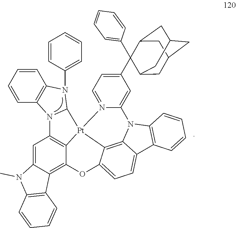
C12=C(N(C3=CC=CC=C3)C3N1C1=C4[Pt]35N3=CC=C(C6(C7=CC=CC=C7)C7CC8CC(CC6C8)C7)C=C3N3C6=C5C(=CC=C6C5=C3C=CC=C5)OC4=C3C(=C1)N(C)C1=C3C=CC=C1)C=CC=C2
